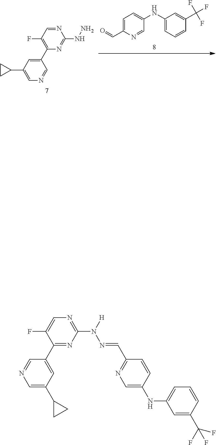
C1=C(C=O)N=CC(NC2=CC=CC(C(F)(F)F)=C2)=C1.C1(C2=C(F)C=NC(NN)=N2)=CC(C2CC2)=CN=C1.C1(C2=NC(N([H])N=CC3=NC=C(NC4=CC=CC(C(F)(F)F)=C4)C=C3)=NC=C2F)=CC(C2CC2)=CN=C1
